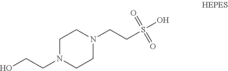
C1N(CCO)CCN(CCS(O)(=O)=O)C1
